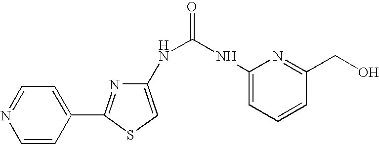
C1(NC(=O)NC2=CC=CC(CO)=N2)=CSC(C2=CC=NC=C2)=N1
